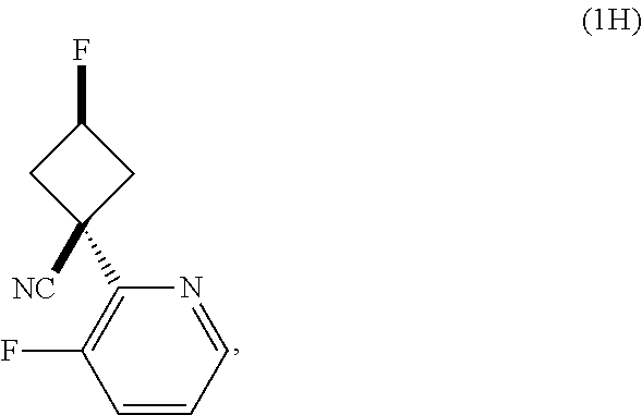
C1=CC=NC(C2([NC])CC(F)C2)=C1F
